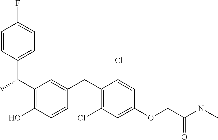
C(C1=C(O)C=CC(CC2=C(Cl)C=C(OCC(N(C)C)=O)C=C2Cl)=C1)(C1=CC=C(F)C=C1)C
